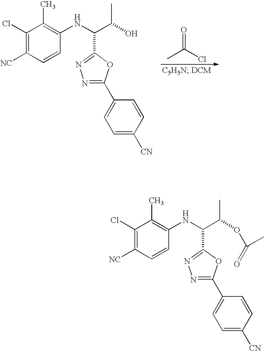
CC(Cl)=O.C1(Cl)=C([NC])C=CC(NC(C(O)C)C2=NN=C(C3=CC=C([CN])C=C3)O2)=C1C.C1(Cl)=C([NC])C=CC(NC(C(OC(=O)C)C)C2=NN=C(C3=CC=C([CN])C=C3)O2)=C1C
